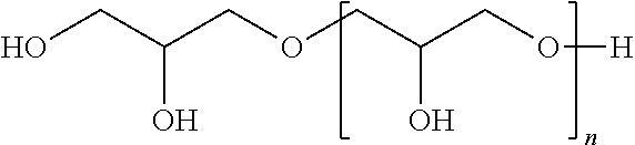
OCC(COCC(CO[H])O)O
